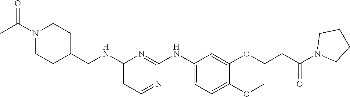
C1(NCC2CCN(C(C)=O)CC2)=CC=NC(NC2=CC=C(OC)C(OCCC(N3CCCC3)=O)=C2)=N1
